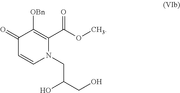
C1(=O)C=CN(CC(O)CO)C(C(OC)=O)=C1[OBn]
